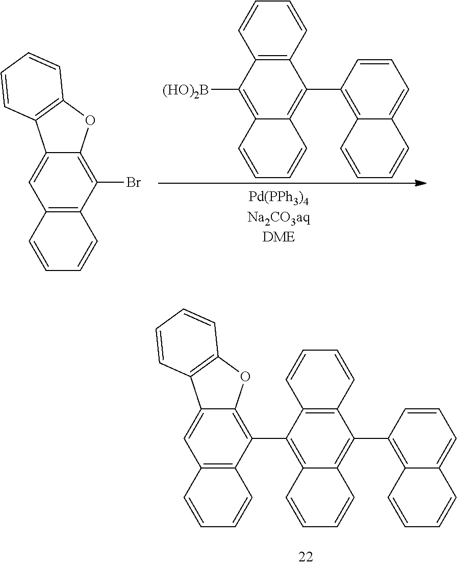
C12=C(C(Br)=C3C(=C1)C1=C(O3)C=CC=C1)C=CC=C2.C12=C(C=CC=C1)C(C1=C3C(=CC=C1)C=CC=C3)=C1C(=C2[(HO)2B])C=CC=C1.C12=C(C=CC=C1)C(C1=C3C(=CC=C1)C=CC=C3)=C1C(=C2C2=C3C(=CC4=C2C=CC=C4)C2=C(O3)C=CC=C2)C=CC=C1
